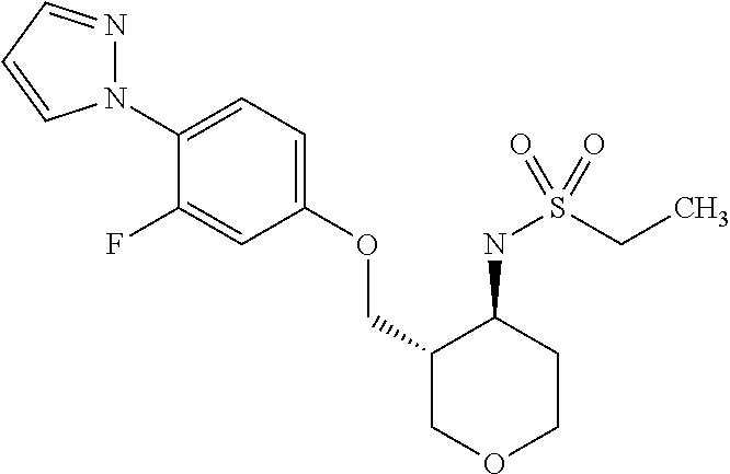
N1(C2=CC=C(OCC3COCCC3NS(CC)(=O)=O)C=C2F)N=CC=C1
